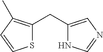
S1C(CC2=CN=CN2)=C(C)C=C1
